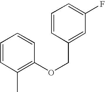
C1=CC(C)=C(OCC2=CC(F)=CC=C2)C=C1
